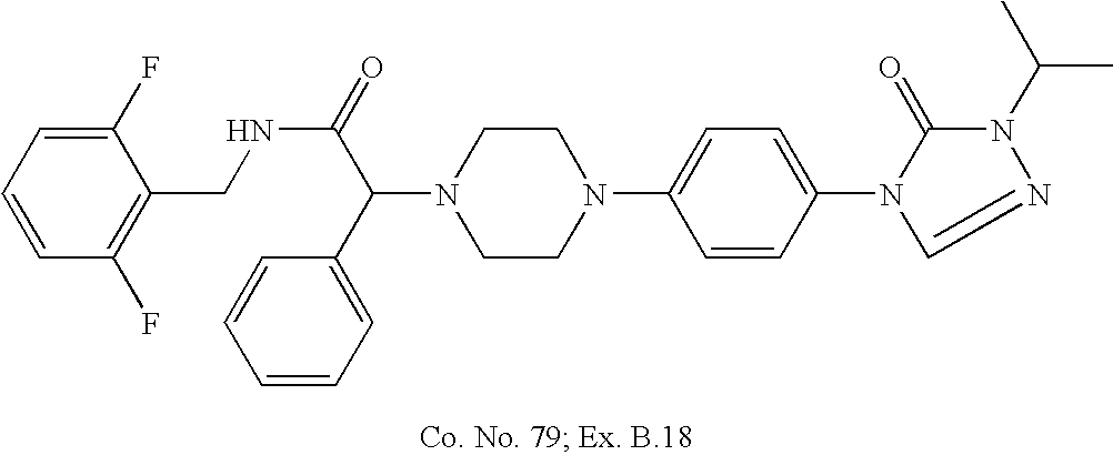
N1(C(C2=CC=CC=C2)C(=O)NCC2=C(F)C=CC=C2F)CCN(C2=CC=C(N3C(=O)N(C(C)C)N=C3)C=C2)CC1
